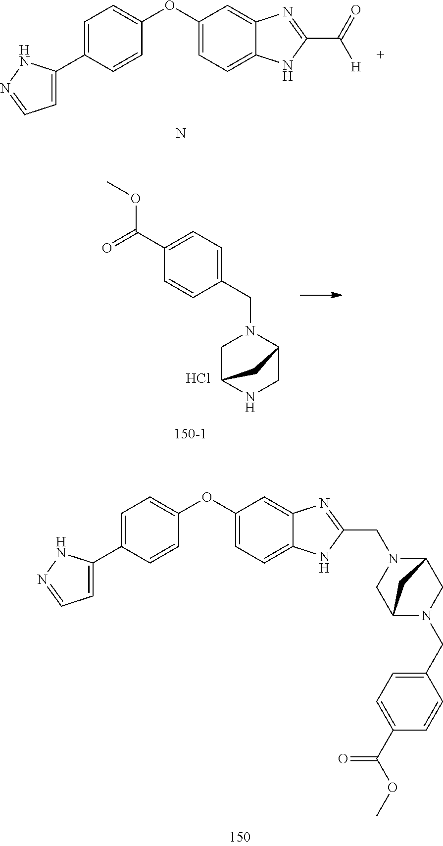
C1=C(C2=CC=NN2)C=CC(OC2=CC=C3C(=C2)N=C(C(=O)[H])N3)=C1.N.C1C2NCC(N1CC1=CC=C(C(=O)OC)C=C1)C2.Cl.C1=C(C2=CC=NN2)C=CC(OC2=CC=C3C(=C2)N=C(CN2C4CN(CC5=CC=C(C(=O)OC)C=C5)C(C2)C4)N3)=C1
